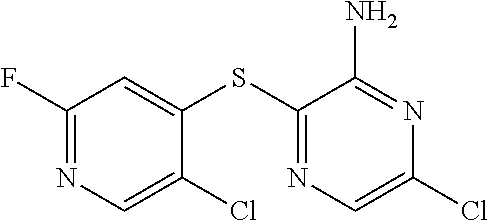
C1(F)=NC=C(Cl)C(SC2=NC=C(Cl)N=C2N)=C1
